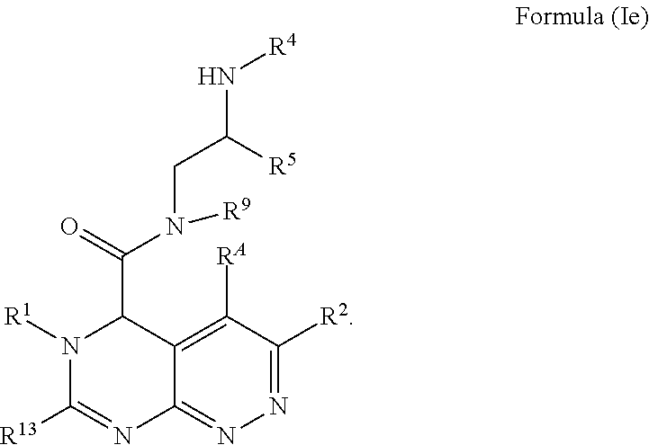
N1=C([R2])C([RA])=C2C(=N1)N=C([R13])N([R1])C2C(=O)N(CC(N[R4])[R5])[R9]
